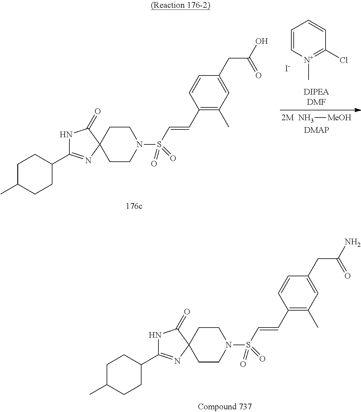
[2M].N[MeOH].C1=C[N+](C)=C(Cl)C=C1.[I-].C1CN(S(=O)(=O)C=CC2=C(C)C=C(CC(O)=O)C=C2)CCC12C(=O)NC(C1CCC(C)CC1)=N2.C1CN(S(=O)(=O)C=CC2=C(C)C=C(CC(N)=O)C=C2)CCC12C(=O)NC(C1CCC(C)CC1)=N2
